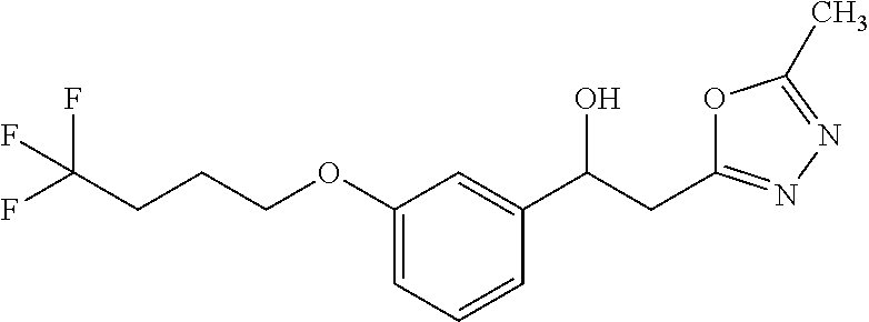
OC(C1=CC(OCCCC(F)(F)F)=CC=C1)CC1=NN=C(C)O1
